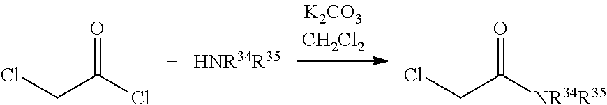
O=C(Cl)CCl.[HNR34R35].O=C([NR34R35])CCl
